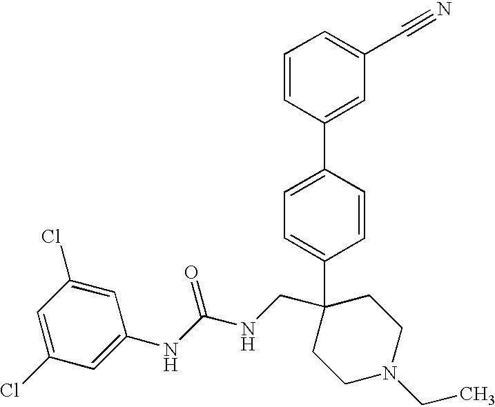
C1=CC(C2=CC(C#N)=CC=C2)=CC=C1C1(CNC(NC2=CC(Cl)=CC(Cl)=C2)=O)CCN(CC)CC1
